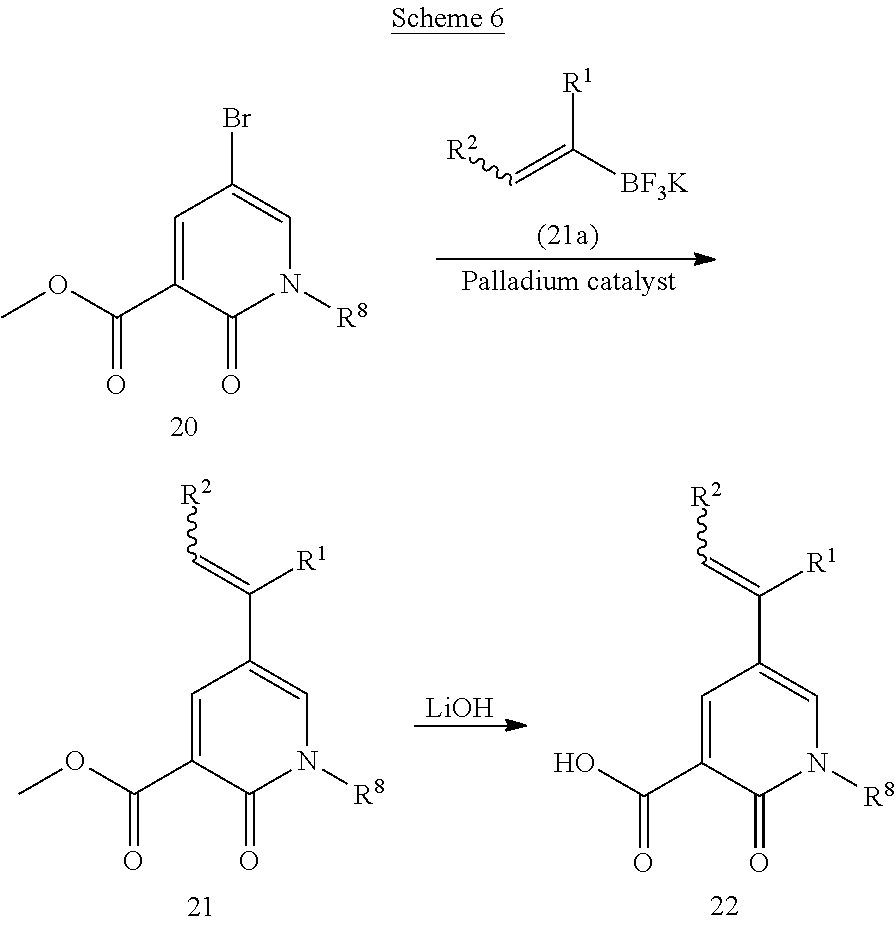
[R2]C=C([BF3K])[R1].C1=C(C(OC)=O)C(=O)N([R8])C=C1Br.C1=C(C(O)=O)C(=O)N([R8])C=C1C(=C[R2])[R1].C1=C(C(OC)=O)C(=O)N([R8])C=C1C(=C[R2])[R1].[LiOH]
